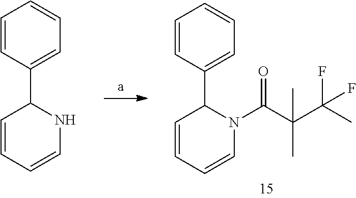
C1=CC(C2C=CC=CN2C(C(C(C)(F)F)(C)C)=O)=CC=C1.C1=CC(C2C=CC=CN2)=CC=C1
